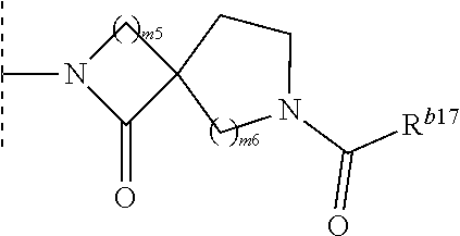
C1N(C(C)C)C(=O)C12CN(C([Rb17])=O)CC2
